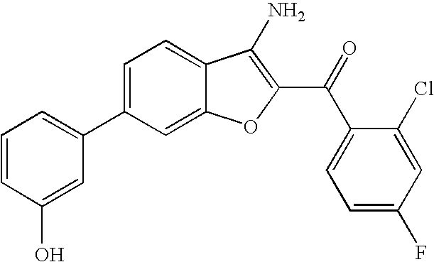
C1=CC(O)=CC(C2=CC=C3C(=C2)OC(C(C2=CC=C(F)C=C2Cl)=O)=C3N)=C1
